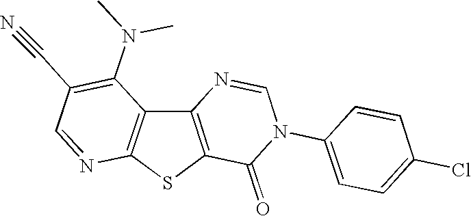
C12=C(SC3=C1C(N(C)C)=C(C#N)C=N3)C(=O)N(C1=CC=C(Cl)C=C1)C=N2
